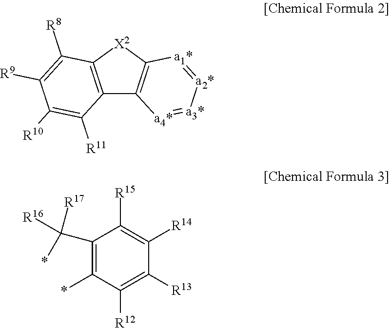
C12=C([X2]C3=C1[a4*]=[a3*][a2*]=[a1*]3)C([R8])=C([R9])C([R10])=C2[R11].C1(C(*)([R16])[R17])=C(*)C([R12])=C([R13])C([R14])=C1[R15]
